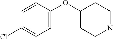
C1(OC2CCNCC2)=CC=C(Cl)C=C1
